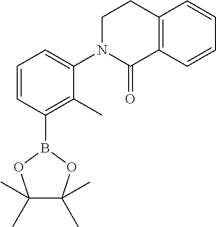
C1=CC(B2OC(C)(C)C(C)(C)O2)=C(C)C(N2C(=O)C3=C(CC2)C=CC=C3)=C1
